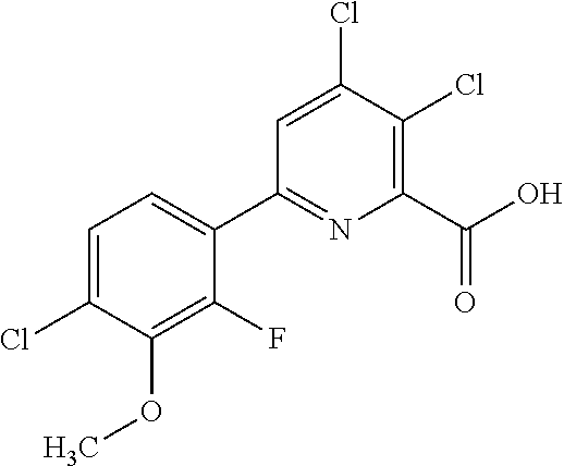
C1(F)=C(OC)C(Cl)=CC=C1C1=NC(C(O)=O)=C(Cl)C(Cl)=C1
